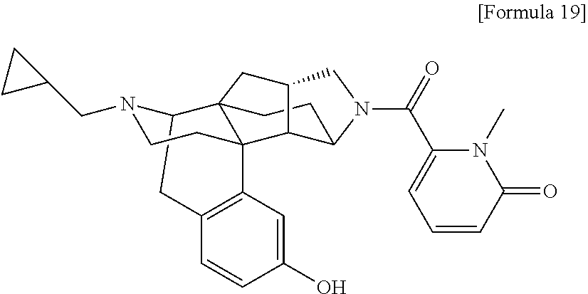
C12CC3=C(C=C(O)C=C3)C3(CCN1CC1CC1)C21CCC2C3C(C1)CN2C(=O)C1=CC=CC(=O)N1C
